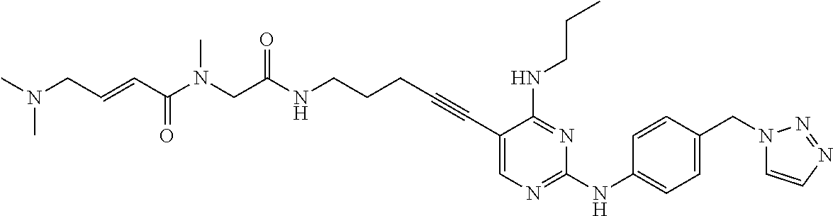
C(C(NCCCC#CC1=CN=C(NC2=CC=C(CN3C=CN=N3)C=C2)N=C1NCCC)=O)N(C(C=CCN(C)C)=O)C
